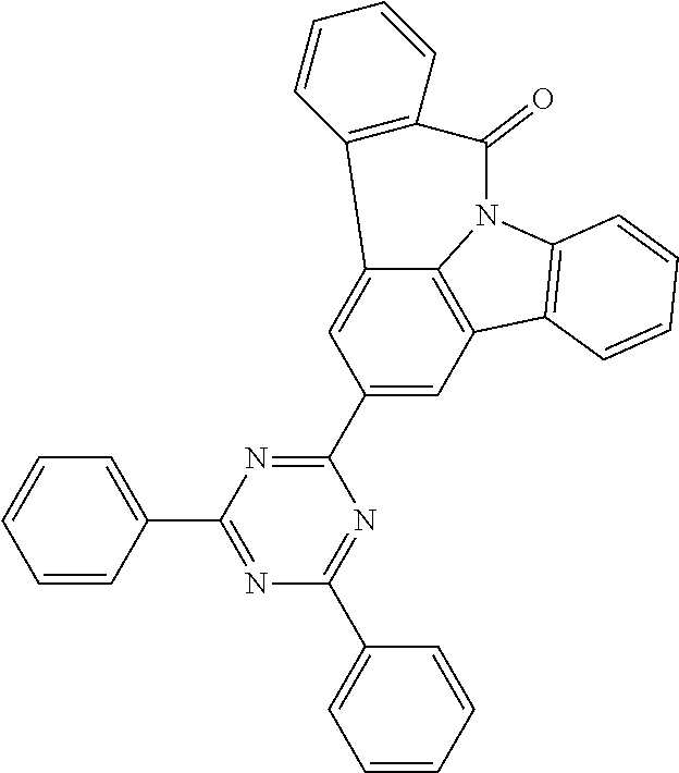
C12=CC(C3=NC(C4=CC=CC=C4)=NC(C4=CC=CC=C4)=N3)=CC3=C1N(C1=C3C=CC=C1)C(=O)C1=C2C=CC=C1
